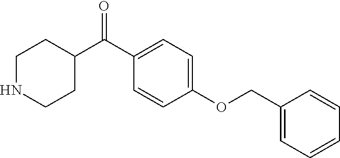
C1NCCC(C(C2=CC=C(OCC3=CC=CC=C3)C=C2)=O)C1
